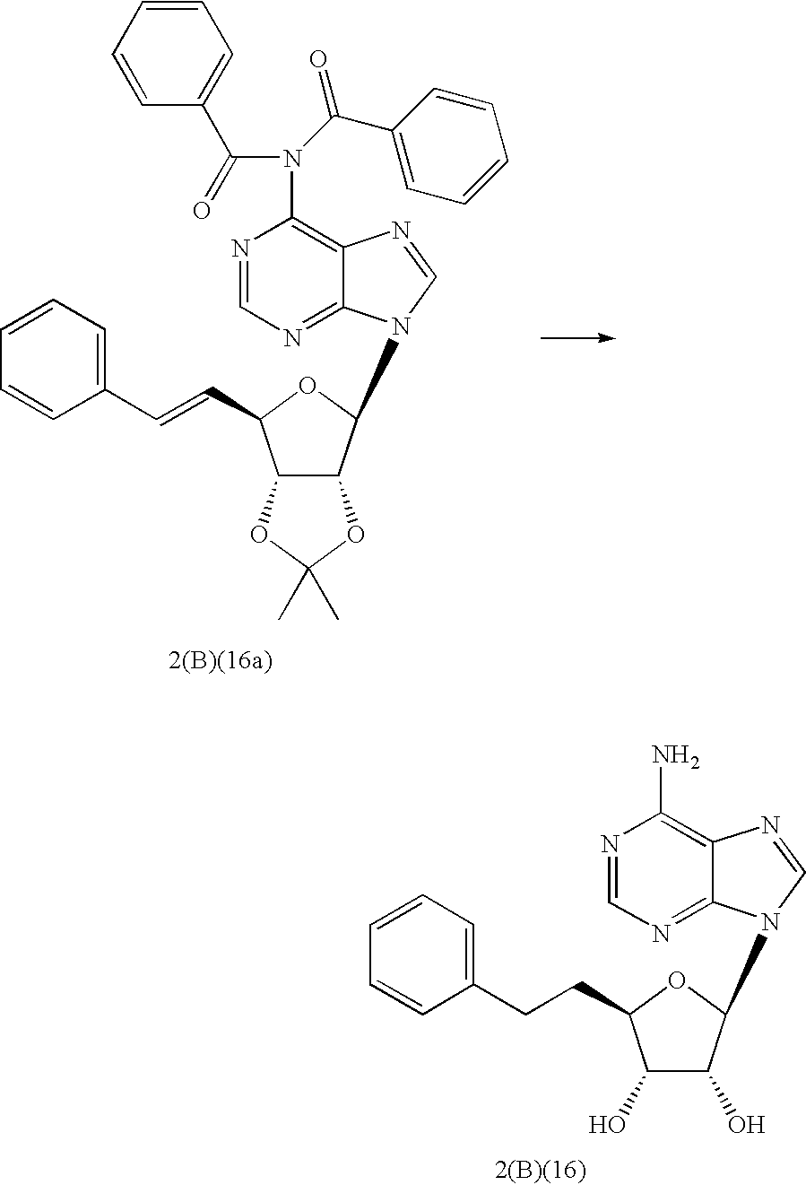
N1=CN=C2C(=C1N(C(C1=CC=CC=C1)=O)C(C1=CC=CC=C1)=O)N=CN2C1C2C(C(C=CC3=CC=CC=C3)O1)OC(C)(C)O2.N1=CN=C2C(=C1N)N=CN2C1C(O)C(O)C(CCC2=CC=CC=C2)O1
